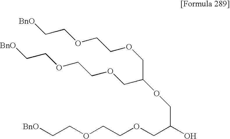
C(OCC[BnO])COCC(OCC(COCCOCC[BnO])O)COCCOCC[BnO]
